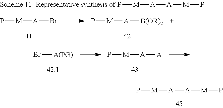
Br[A(PG)].P[M][A][A].P[M][A][A][M]P.P[M][A]Br.P[M][A][B(OR)2].P[M][A][A][M]P
